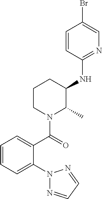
C1=CC(NC2CCCN(C(=O)C3=CC=CC=C3N3N=CC=N3)C2C)=NC=C1Br
